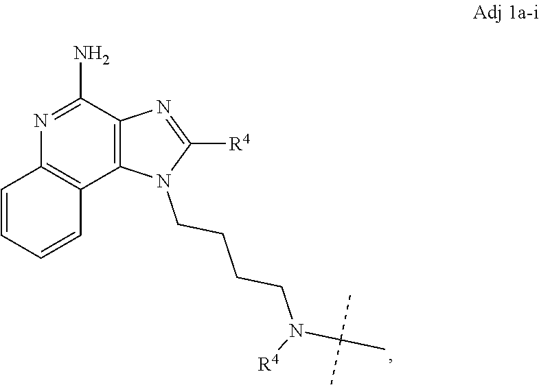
C12=C(C(N)=NC3=C1C=CC=C3)N=C([R4])N2CCCCN(C(C)(C)C)[R4]
